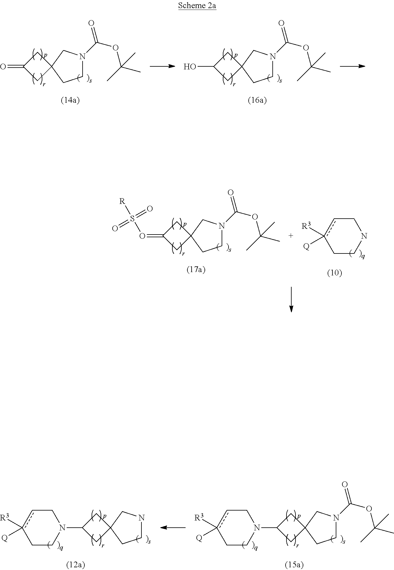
C1N(C(OC(C)(C)C)=O)CC2(C1)CC(N1CCc([R3])([Q])cC1)C2.C1NCC2(C1)CC(N1CCc([R3])([Q])cC1)C2.C1N(C(OC(C)(C)C)=O)CC2(C1)CC(=OS([R])(=O)=O)C2.C1CNCcc1([R3])[Q].C1N(C(OC(C)(C)C)=O)CC2(C1)CC(=O)C2.C1N(C(OC(C)(C)C)=O)CC2(C1)CC(O)C2
